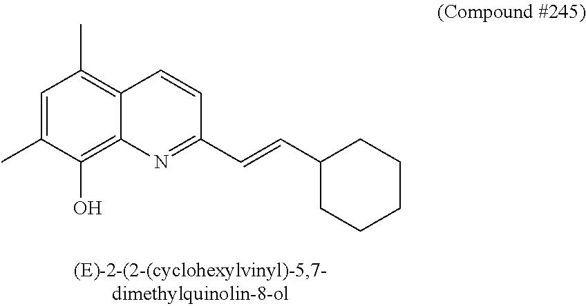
C12=C(O)C(C)=CC(C)=C1C=CC(C=CC1CCCCC1)=N2
